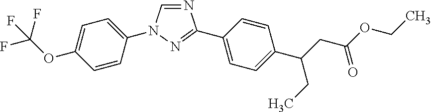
C1=CC(N2C=NC(C3=CC=C(C(CC(=O)OCC)CC)C=C3)=N2)=CC=C1OC(F)(F)F
